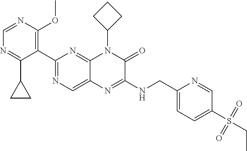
C1=NC(OC)=C(C2=NC=C3C(=N2)N(C2CCC2)C(=O)C(NCC2=CC=C(S(CC)(=O)=O)C=N2)=N3)C(C2CC2)=N1
